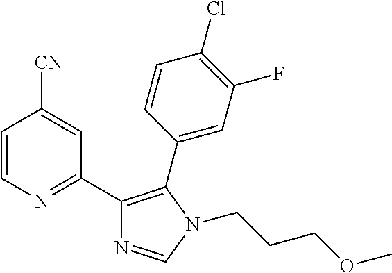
C1=CN=C(C2=C(C3=CC(F)=C(Cl)C=C3)N(CCCOC)C=N2)C=C1[CN]
